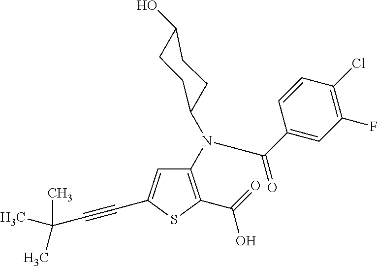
C1(N(C2CCC(O)CC2)C(=O)C2=CC(F)=C(Cl)C=C2)=C(C(O)=O)SC(C#CC(C)(C)C)=C1
